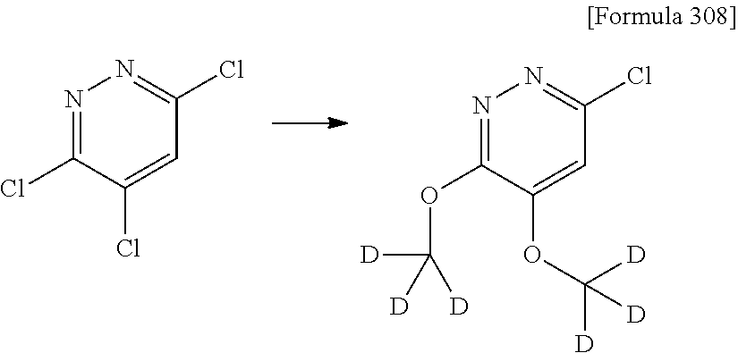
N1=C(Cl)C(Cl)=CC(Cl)=N1.N1=C(OC([D])([D])[D])C(OC([D])([D])[D])=CC(Cl)=N1
